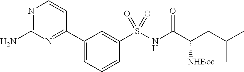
N1=C(N)N=C(C2=CC=CC(S(NC(C(CC(C)C)[NHBoc])=O)(=O)=O)=C2)C=C1
